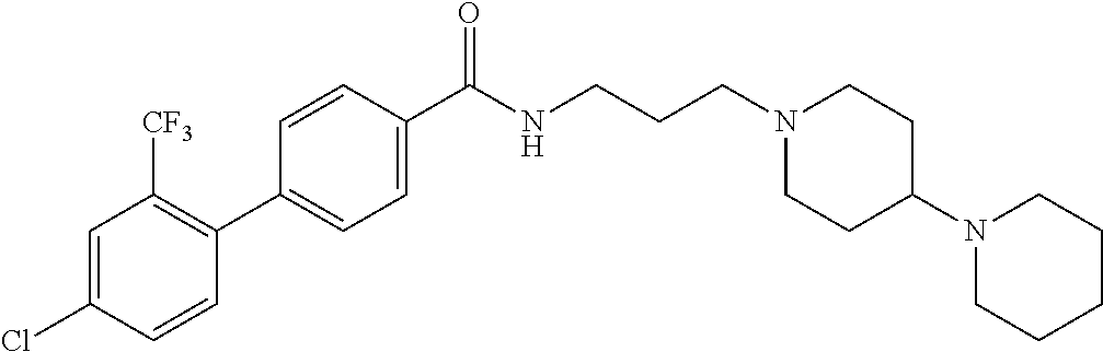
C1(C2=C([CF3])C=C(Cl)C=C2)=CC=C(C(NCCCN2CCC(N3CCCCC3)CC2)=O)C=C1
